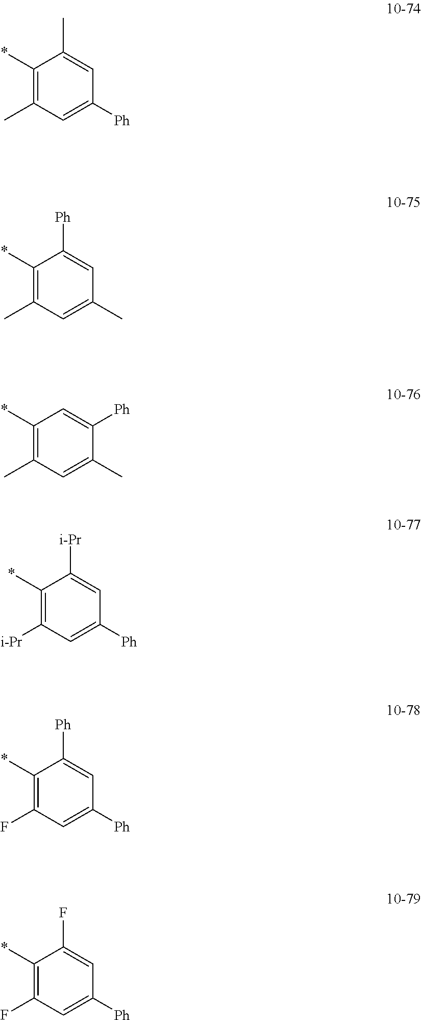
C1(*)=C(C)C=C([Ph])C=C1C.C1(*)=C(C)C=C(C)C=C1[Ph].C1(*)=C(C)C=C(C)C([Ph])=C1.C1(*)=C([i-Pr])C=C([Ph])C=C1[i-Pr].C1(*)=C(F)C=C([Ph])C=C1[Ph].C1(*)=C(F)C=C([Ph])C=C1F
